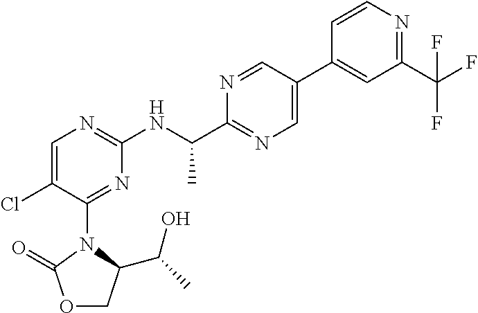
C1=C(C2=CC(C(F)(F)F)=NC=C2)C=NC(C(NC2=NC=C(Cl)C(N3C(C(C)O)COC3=O)=N2)C)=N1
